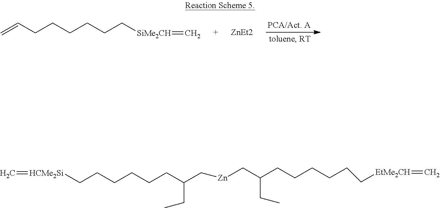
C=CCCCCCC[SiMe2CH]=C.[ZnEt2].C(C(CCCCCC[HCMe2Si]=C)CC)[Zn]CC(CCCCCC[EtMe2CH]=C)CC
